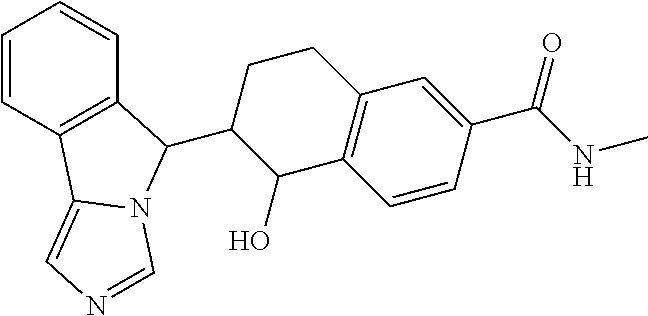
C1=CC2=C(C=C1)C(C1C(O)C3=C(CC1)C=C(C(=O)NC)C=C3)N1C2=CN=C1
